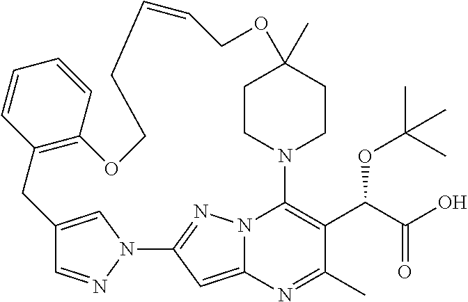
C12=CN(N=C1)C1=NN3C(=C1)N=C(C)C(C(C(O)=O)OC(C)(C)C)=C3N1CCC(C)(CC1)OCC=CCCOC1=C(C2)C=CC=C1
